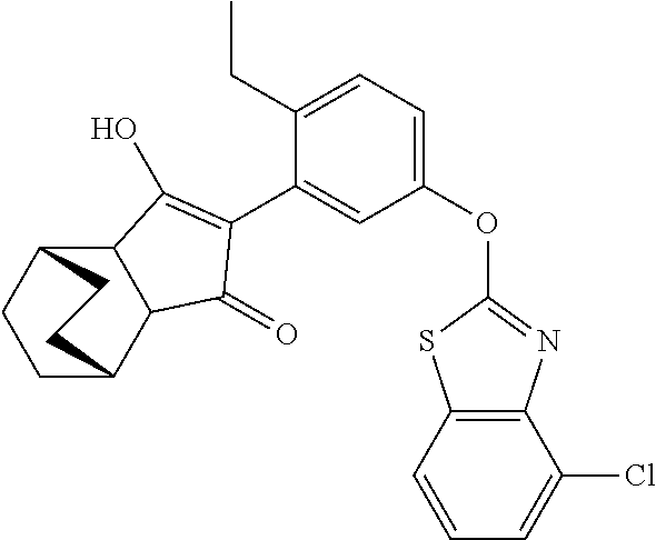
C12C(C3CCC1CC3)C(=O)C(C1=CC(OC3=NC4=C(S3)C=CC=C4Cl)=CC=C1CC)=C2O
